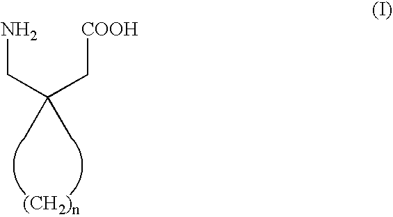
NCC(C[COOH])(C)C
